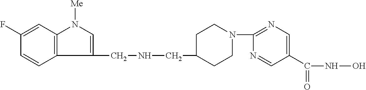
C12=C(C=C(F)C=C1)N([Me])C=C2CNCC1CCN(C2=NC=C(C(=O)NO)C=N2)CC1
